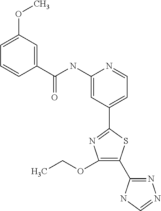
C1=C(C2=NC(OCC)=C(C3=NN=CN3)S2)C=C(NC(C2=CC(OC)=CC=C2)=O)N=C1
